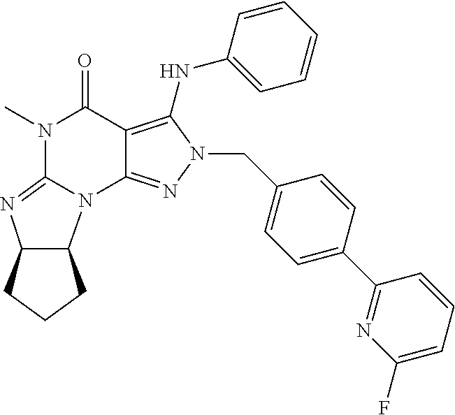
C12=NN(CC3=CC=C(C4=NC(F)=CC=C4)C=C3)C(NC3=CC=CC=C3)=C1C(=O)N(C)C1=NC3C(N21)CCC3
